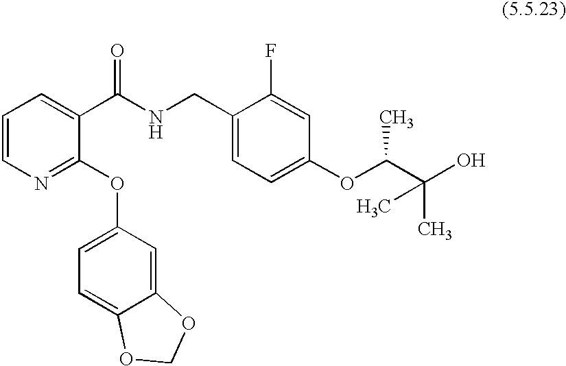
C1=CN=C(OC2=CC=C3C(=C2)OCO3)C(C(NCC2=CC=C(OC(C)C(O)(C)C)C=C2F)=O)=C1
